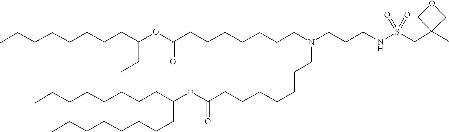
C(CC)(CCCCCCCC)OC(=O)CCCCCCCN(CCCCCCCC(OC(CCCCCCCC)CCCCCCCC)=O)CCCNS(CC1(C)COC1)(=O)=O
